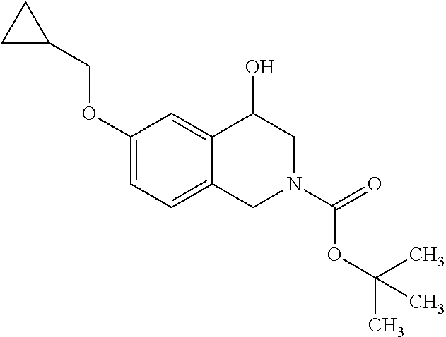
C1(OCC2CC2)=CC=C2C(=C1)C(O)CN(C(=O)OC(C)(C)C)C2
